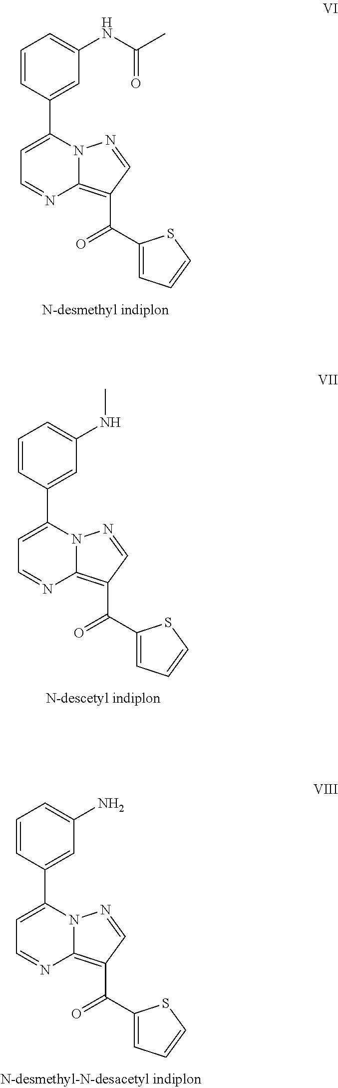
C1=CC(C2=CC=NC3=C(C(C4=CC=CS4)=O)C=NN23)=CC(NC(C)=O)=C1.C1=CC(C2=CC=NC3=C(C(C4=CC=CS4)=O)C=NN23)=CC(NC)=C1.C1=CC(C2=CC=NC3=C(C(C4=CC=CS4)=O)C=NN23)=CC(N)=C1
